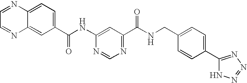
C1(C(NC2=CC(C(NCC3=CC=C(C4=NN=NN4)C=C3)=O)=NC=N2)=O)=CC=C2C(=C1)N=CC=N2
